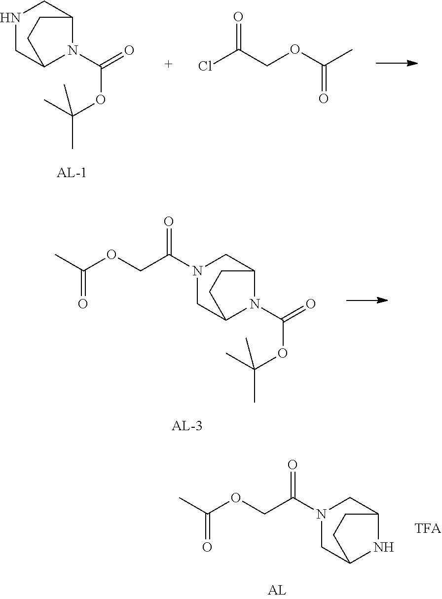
N1CC2N(C(=O)OC(C)(C)C)C(C1)CC2.ClC(COC(C)=O)=O.C1C2N(C(=O)OC(C)(C)C)C(CN1C(COC(C)=O)=O)CC2.C1C2NC(CN1C(COC(C)=O)=O)CC2
